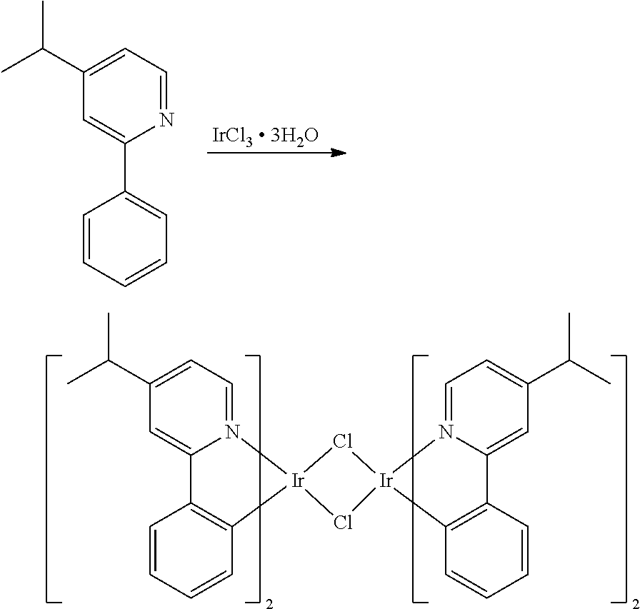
C1(C(C)C)=CC=NC(C2=CC=CC=C2)=C1.C1=N2C(=CC(C(C)C)=C1)C1=C(C=CC=C1)[Ir]21Cl[Ir]2(N3=CC=C(C(C)C)C=C3C3=C2C=CC=C3)Cl1
